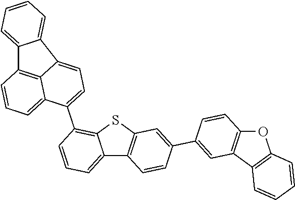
C12=CC=CC(C3=CC=C4C5=C(C6=CC=CC=C64)C=CC=C53)=C1SC1=C2C=CC(C2=CC3=C(C=C2)OC2=C3C=CC=C2)=C1
